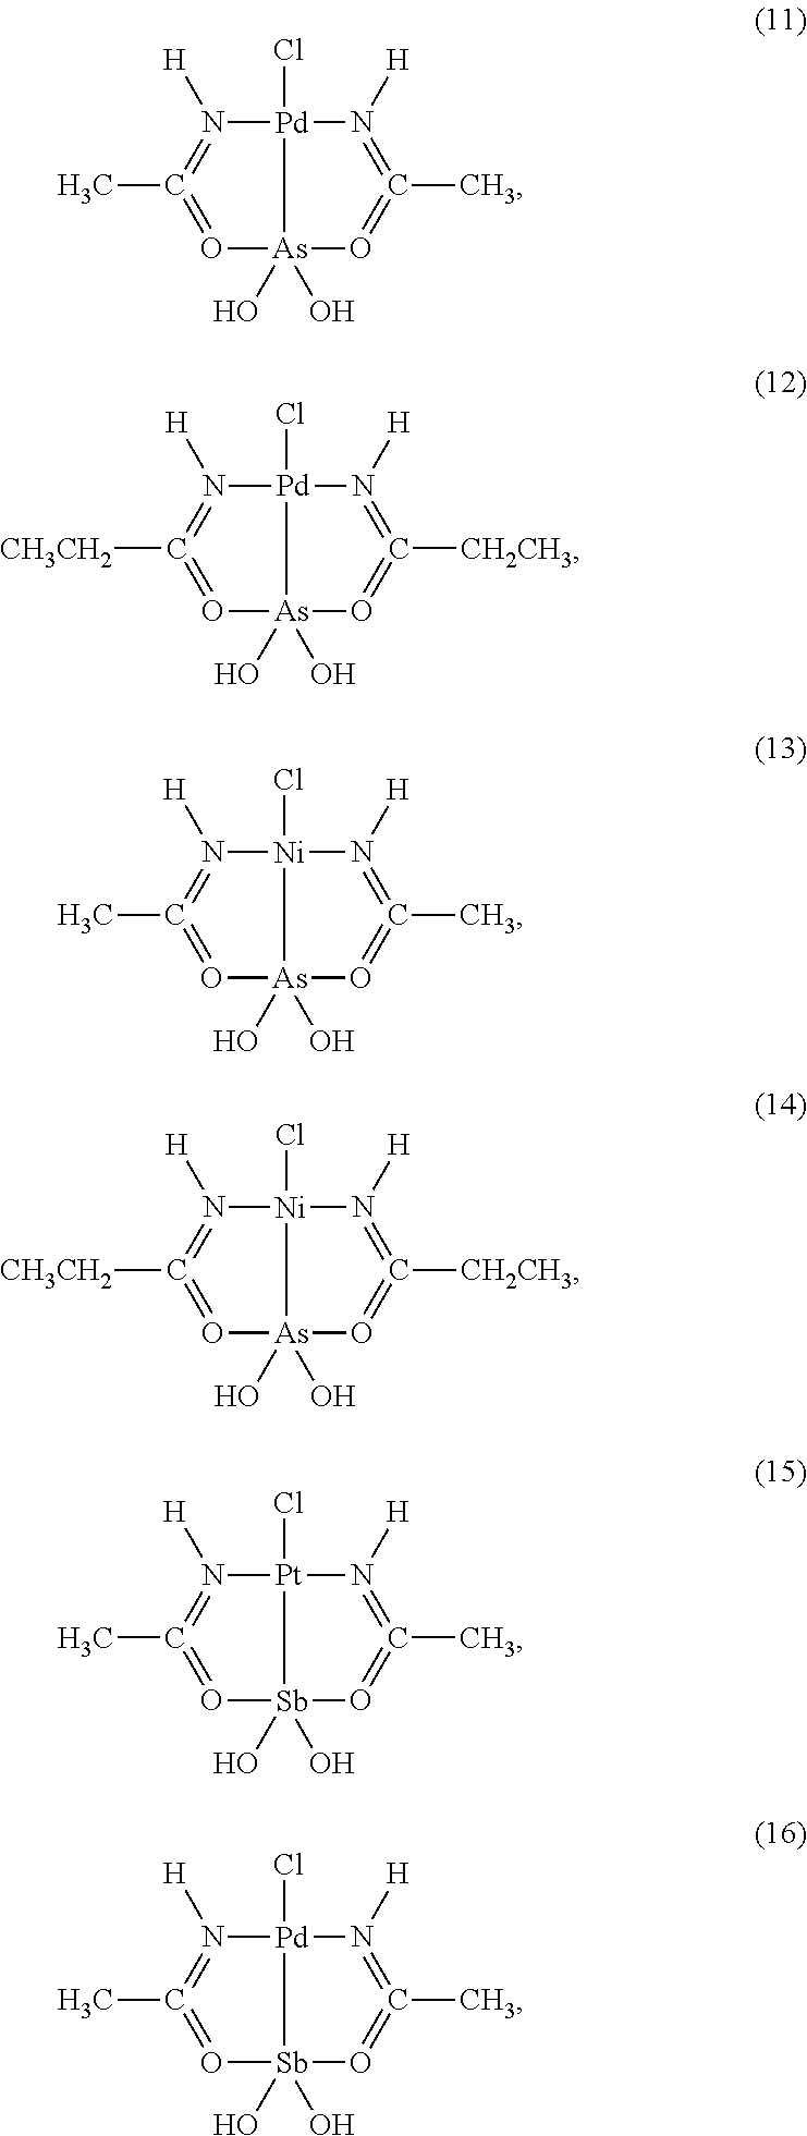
N1([H])=C(C)=O[As]2(O)(O)O=C(C)=N([H])[Pd]12Cl.N1([H])=C([CH2CH3])=O[As]2(O)(O)O=C([CH3CH2])=N([H])[Pd]12Cl.N1([H])=C(C)=O[As]2(O)(O)O=C(C)=N([H])[Ni]12Cl.N1([H])=C([CH2CH3])=O[As]2(O)(O)O=C([CH3CH2])=N([H])[Ni]12Cl.N1([H])=C(C)=O[Sb]2(O)(O)O=C(C)=N([H])[Pt]12Cl.N1([H])=C(C)=O[Sb]2(O)(O)O=C(C)=N([H])[Pd]12Cl
